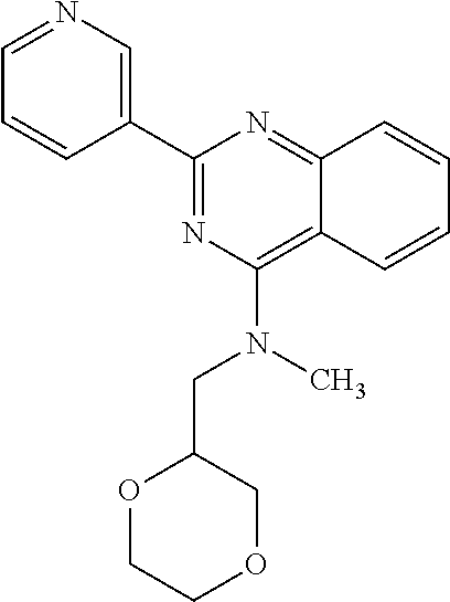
C1=CC2=NC(C3=CN=CC=C3)=NC(N(CC3OCCOC3)C)=C2C=C1
